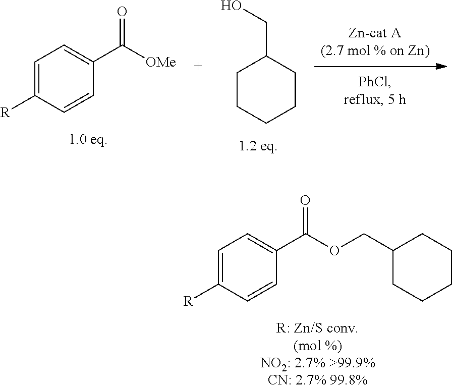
C1=C([R])C=CC(C(=O)OCC2CCCCC2)=C1.C1CCCCC1CO.C1=C([R])C=CC(C([OMe])=O)=C1
